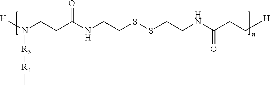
N(CCC(NCCSSCCNC(CC[H])=O)=O)([R3][R4]C)[H]
